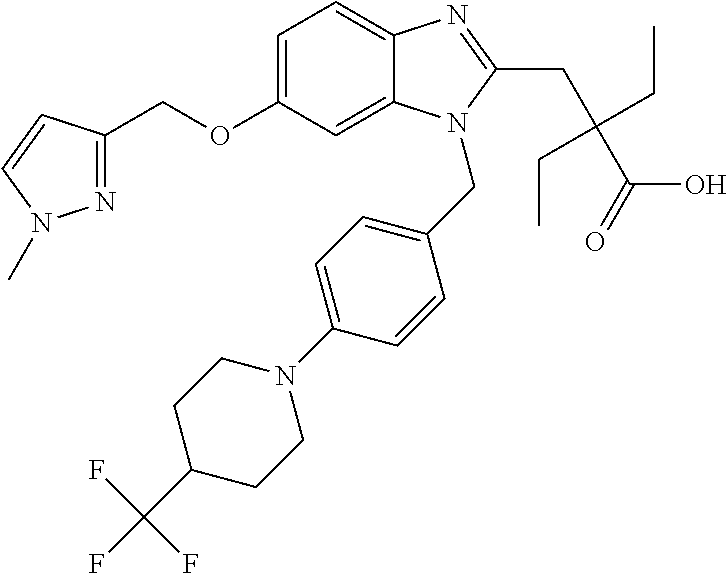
C1=C(OCC2=NN(C)C=C2)C=C2C(=C1)N=C(CC(CC)(CC)C(=O)O)N2CC1=CC=C(N2CCC(C(F)(F)F)CC2)C=C1
